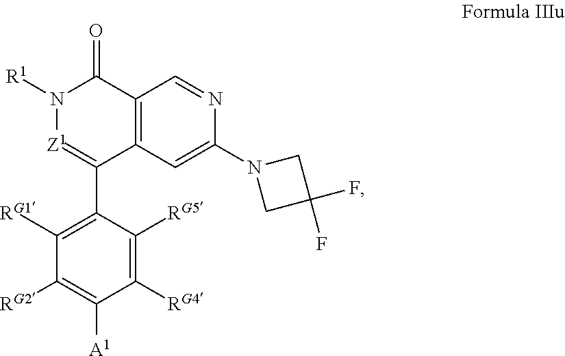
C1([RG1])=C(C2=[Z1]N([R1])C(=O)C3=C2C=C(N2CC(F)(F)C2)N=C3)C([RG5])=C([RG4])C([A1])=C1[RG2]
